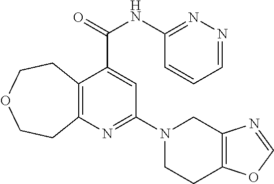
C12=C(N=C(N3CCC4=C(C3)N=CO4)C=C1C(NC1=NN=CC=C1)=O)CCOCC2
